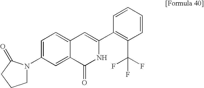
C1=C(N2CCCC2=O)C=C2C(=C1)C=C(C1=C(C(F)(F)F)C=CC=C1)NC2=O
